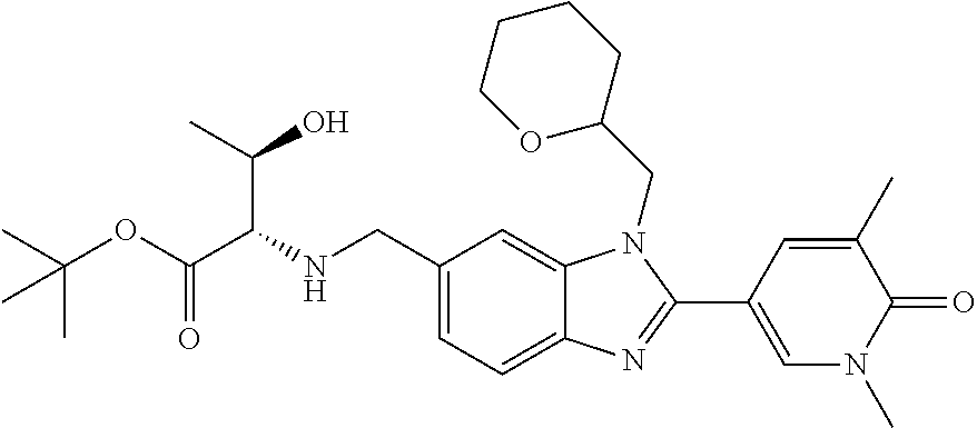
C12=CC=C(CNC(C(C)O)C(OC(C)(C)C)=O)C=C1N(CC1CCCCO1)C(C1=CN(C)C(=O)C(C)=C1)=N2
